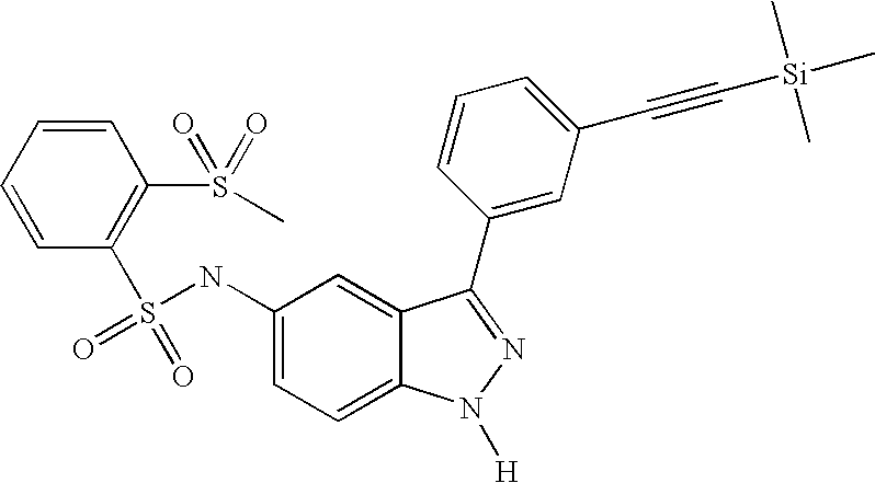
C1=CC(S(=O)(=O)NC2=CC=C3C(=C2)C(C2=CC(C#C[Si](C)(C)C)=CC=C2)=NN3[H])=C(S(=O)(=O)C)C=C1
